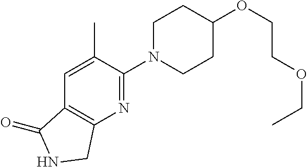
C1N(C2=NC3=C(C=C2C)C(=O)NC3)CCC(OCCOCC)C1
